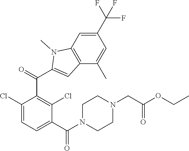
C1(Cl)=CC=C(C(N2CCN(CC(OCC)=O)CC2)=O)C(Cl)=C1C(=O)C1=CC2=C(C=C(C(F)(F)F)C=C2C)N1C
